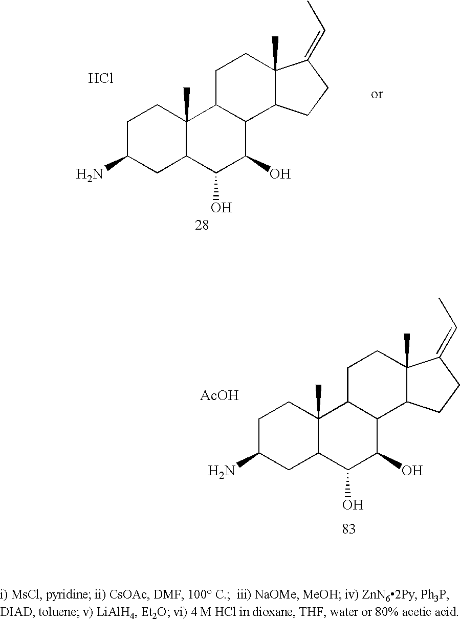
C1C(N)CC2C(C)(C1)C1C(C(O)C2O)C2C(C)(CC1)C(=CC)CC2.Cl.C1C(N)CC2C(C)(C1)C1C(C(O)C2O)C2C(C)(CC1)C(=CC)CC2.[AcOH]
